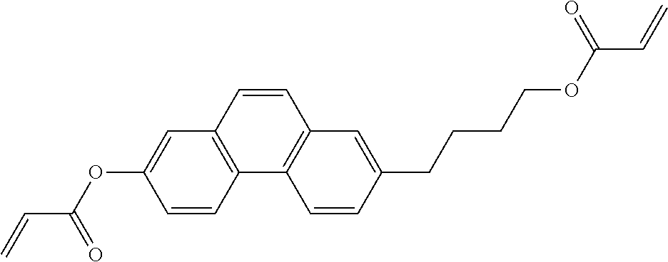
C1=C(OC(C=C)=O)C=CC2=C1C=CC1=C2C=CC(CCCCOC(C=C)=O)=C1
